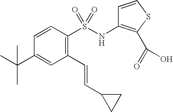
C1=CC(S(NC2=C(C(=O)O)SC=C2)(=O)=O)=C(C=CC2CC2)C=C1C(C)(C)C
